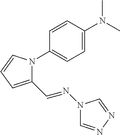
C1(C=NN2C=NN=C2)=CC=CN1C1=CC=C(N(C)C)C=C1
